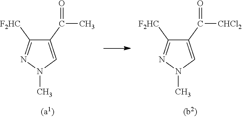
C1(C(C)=O)=CN(C)N=C1[F2HC].C1(C([CHCl2])=O)=CN(C)N=C1[F2HC]
